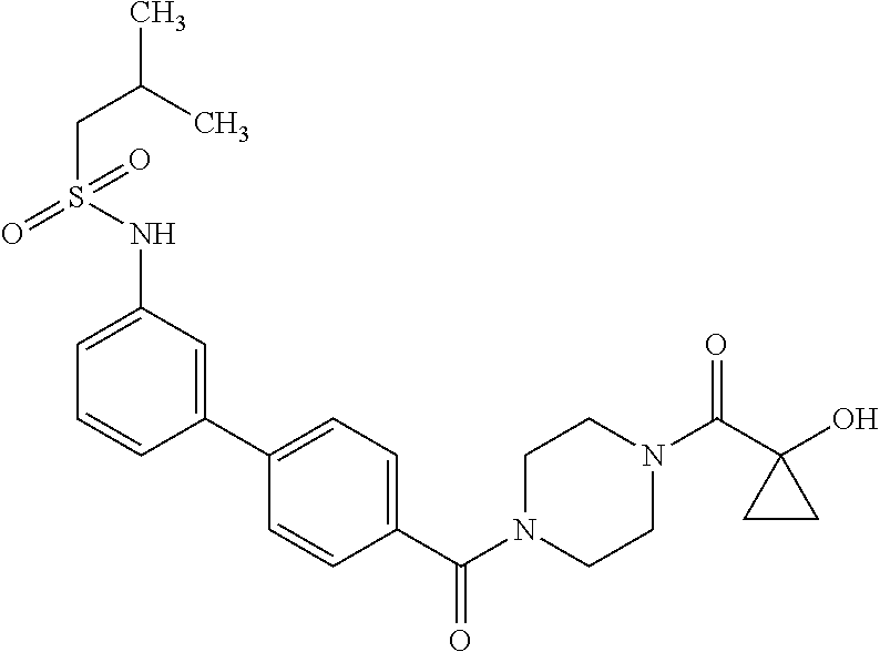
OC1(C(N2CCN(C(=O)C3=CC=C(C4=CC(NS(=O)(CC(C)C)=O)=CC=C4)C=C3)CC2)=O)CC1
